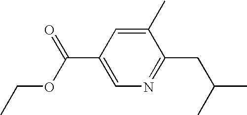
C1(C(OCC)=O)=CN=C(CC(C)C)C(C)=C1
